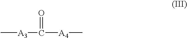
C[A3]C([A4]C)=O
